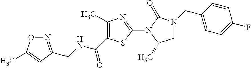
C1(C)=C(C(NCC2=NOC(C)=C2)=O)SC(N2C(C)CN(CC3=CC=C(F)C=C3)C2=O)=N1
